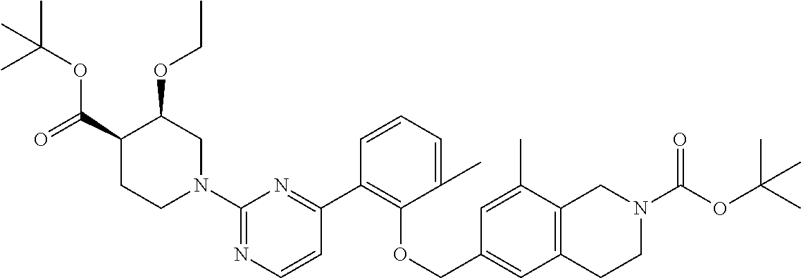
C1(C2=C(OCC3=CC4=C(C(C)=C3)CN(C(OC(C)(C)C)=O)CC4)C(C)=CC=C2)=NC(N2CC(OCC)C(C(=O)OC(C)(C)C)CC2)=NC=C1
